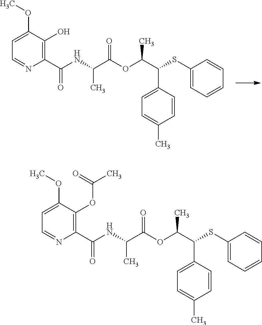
C(C(NC(C1=C(OC(C)=O)C(OC)=CC=N1)=O)C)(=O)OC(C(SC1=CC=CC=C1)C1=CC=C(C)C=C1)C.C(C(NC(C1=C(O)C(OC)=CC=N1)=O)C)(=O)OC(C(SC1=CC=CC=C1)C1=CC=C(C)C=C1)C
